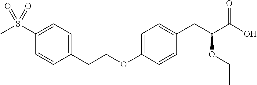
C1=CC(CCOC2=CC=C(CC(C(=O)O)OCC)C=C2)=CC=C1S(C)(=O)=O
